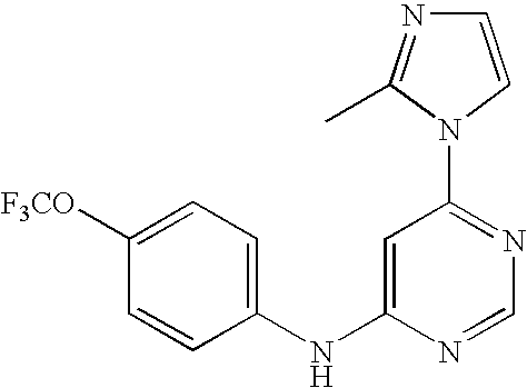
C1(NC2=CC(N3C(C)=NC=C3)=NC=N2)=CC=C([F3CO])C=C1
